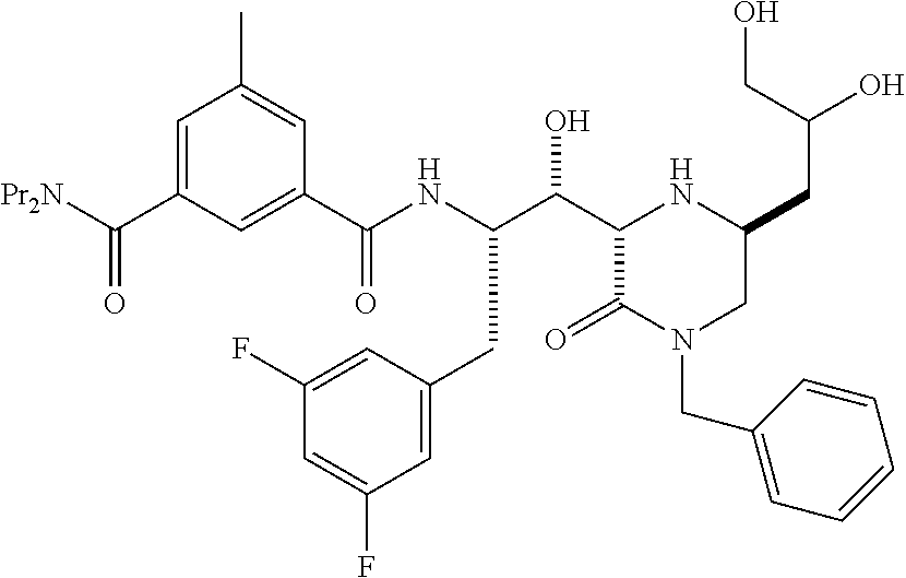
O=C([Pr2N])C1=CC(C)=CC(C(NC(CC2=CC(F)=CC(F)=C2)C(C2C(=O)N(CC3=CC=CC=C3)CC(CC(O)CO)N2)O)=O)=C1
